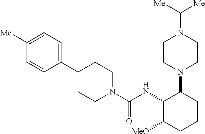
C1([Me])=CC=C(C2CCN(C(NC3C([MeO])CCCC3N3CCN(C([Me])[Me])CC3)=O)CC2)C=C1
